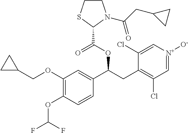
C1(OCC2CC2)=C(OC(F)F)C=CC(C(CC2=C(Cl)C=[N+]([O-])C=C2Cl)OC(C2N(C(CC3CC3)=O)CCS2)=O)=C1
